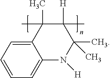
C12=CC=CC=C1N([H])C(C)(C)C([H])(C)C2(C)C
